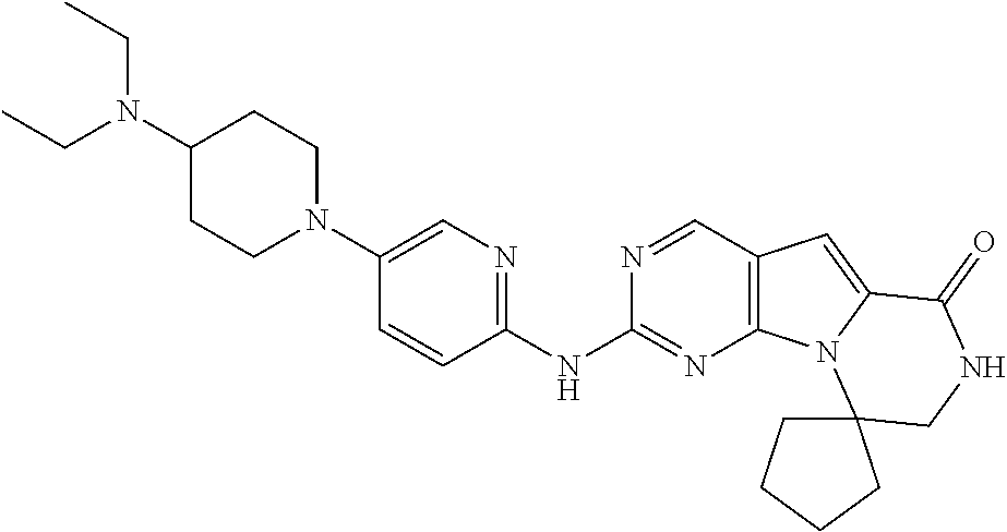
C1=CC(NC2=NC3=C(C=N2)C=C2N3C3(CNC2=O)CCCC3)=NC=C1N1CCC(N(CC)CC)CC1
